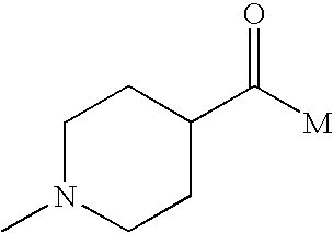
C1N(C)CCC(C([M])=O)C1
